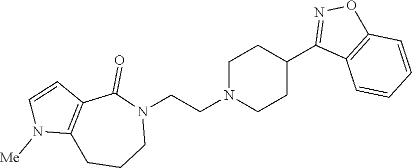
N1(CCN2CCC(C3=NOC4=C3C=CC=C4)CC2)C(=O)C2=C(CCC1)N([Me])C=C2
